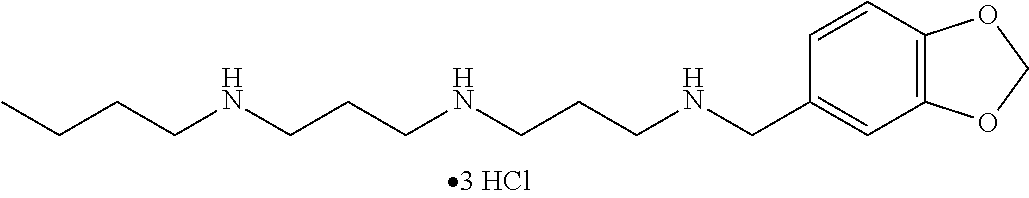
C1(CNCCCNCCCNCCCC)=CC2=C(C=C1)OCO2
